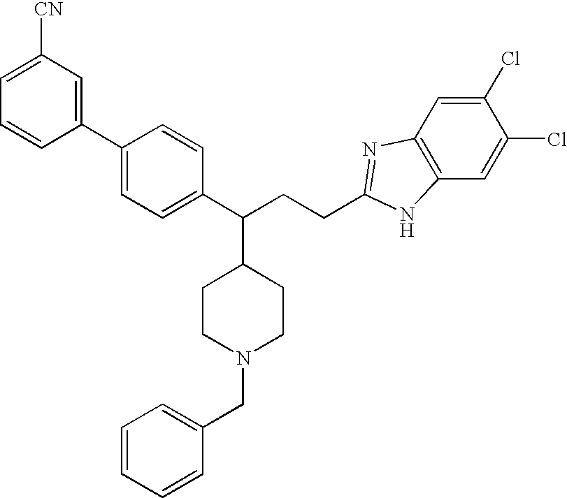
C1=C([CN])C=C(C2=CC=C(C(CCC3=NC4=C(C=C(Cl)C(Cl)=C4)N3)C3CCN(CC4=CC=CC=C4)CC3)C=C2)C=C1
